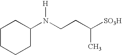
C1CC(N(CCC([SO3H])C)[H])CCC1
